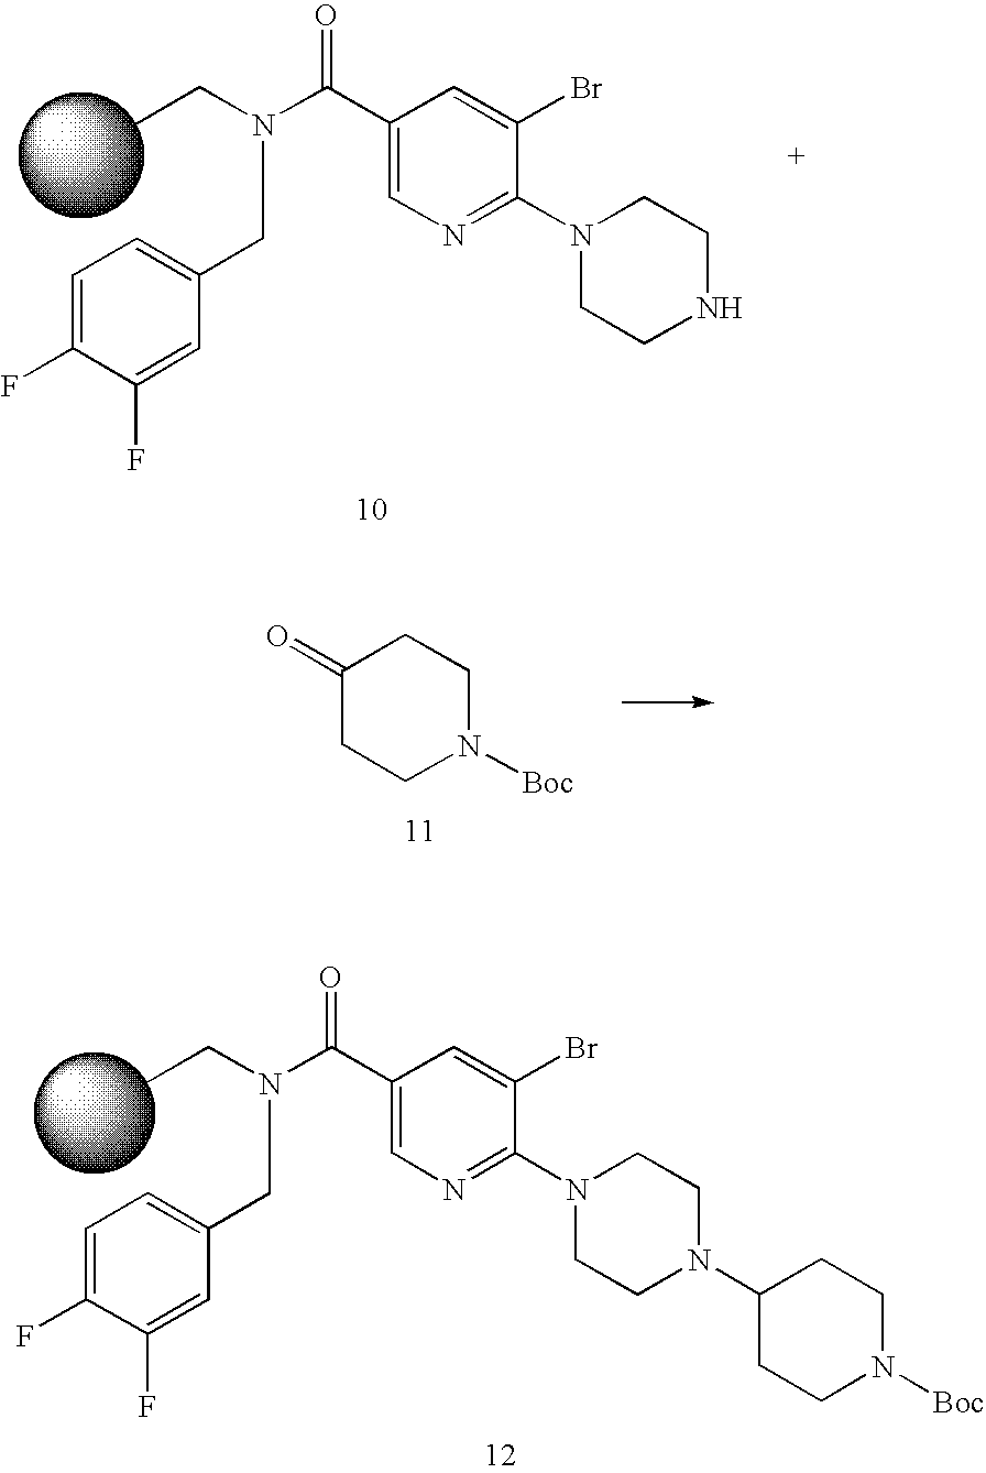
C1(C(N(CC)CC2=CC=C(F)C(F)=C2)=O)=CN=C(N2CCN(C3CCN([Boc])CC3)CC2)C(Br)=C1.C1(C(N(CC)CC2=CC=C(F)C(F)=C2)=O)=CN=C(N2CCNCC2)C(Br)=C1.C1(=O)CCN([Boc])CC1
